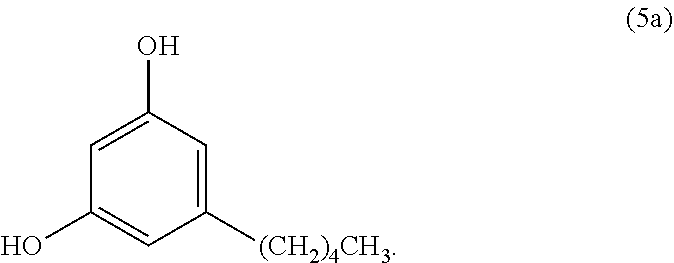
C1([(CH2)4CH3])=CC(O)=CC(O)=C1
